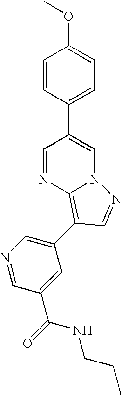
C1=CC(C2=CN3C(=C(C4=CN=CC(C(=O)NCCC)=C4)C=N3)N=C2)=CC=C1OC
